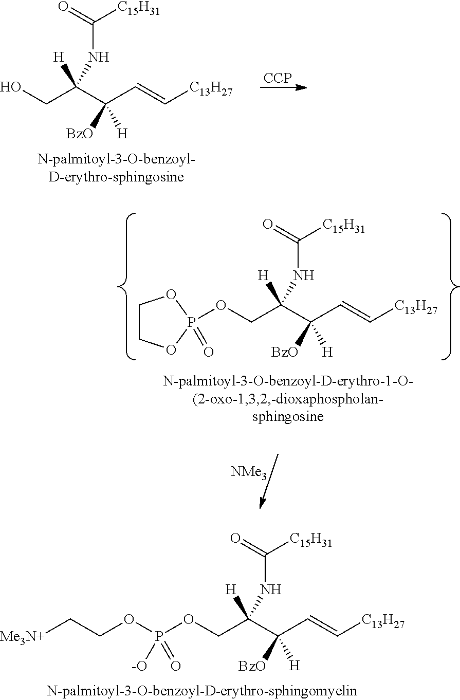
[Me3N+]CCOP(OCC(C(C=C[C13H27])([BzO])[H])([H])NC([C15H31])=O)([-O])=O.O(CC(C(C=C[C13H27])([BzO])[H])([H])NC([C15H31])=O)P1(=O)OCCO1.[NMe3].OCC(C(C=C[C13H27])([BzO])[H])([H])NC([C15H31])=O.[CCP]
